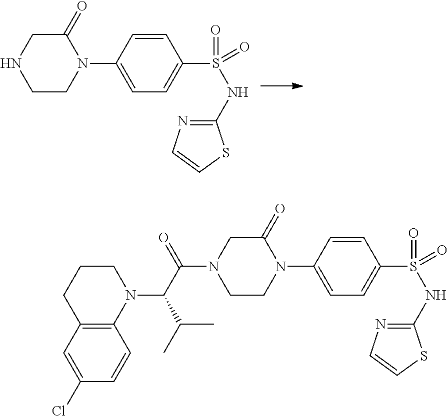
N1(C2=CC=C(S(=O)(NC3=NC=CS3)=O)C=C2)C(=O)CNCC1.N1(C2=CC=C(S(=O)(NC3=NC=CS3)=O)C=C2)C(=O)CN(C(=O)C(C(C)C)N2CCCC3=C2C=CC(Cl)=C3)CC1
